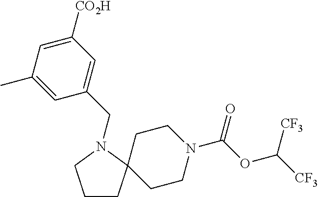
C1CC2(CCN(C(OC([CF3])[CF3])=O)CC2)N(CC2=CC([CO2H])=CC(C)=C2)C1
